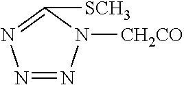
N1=NN([CH2CO])C([SCH3])=N1
